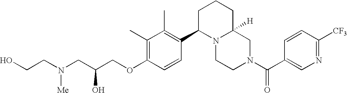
O(C1=C(C)C(C)=C(C2N3C([H])(CN(C(=O)C4=CN=C([CF3])C=C4)CC3)CCC2)C=C1)CC(CN(CCO)[Me])O
